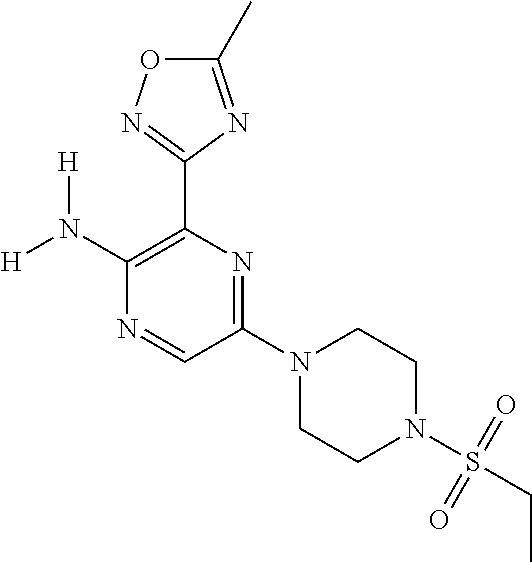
C1(N([H])[H])=C(C2=NOC(C)=N2)N=C(N2CCN(S(CC)(=O)=O)CC2)C=N1
